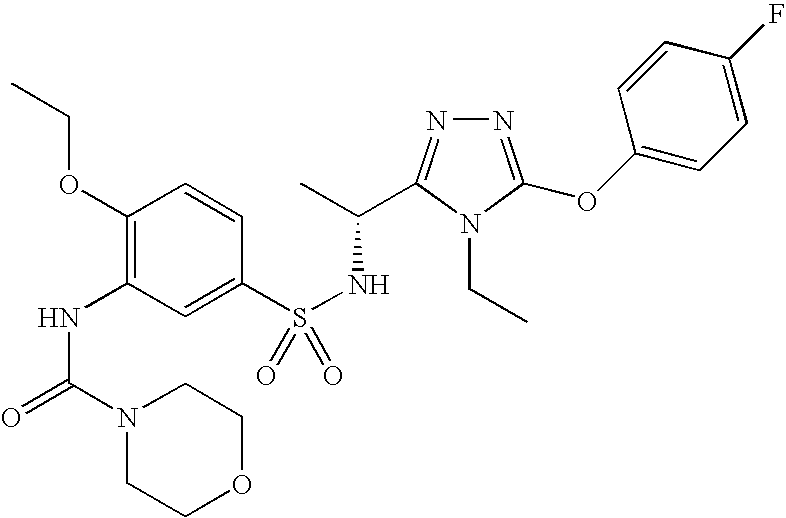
N1=C(OC2=CC=C(F)C=C2)N(CC)C(C(C)NS(=O)(C2=CC(NC(=O)N3CCOCC3)=C(OCC)C=C2)=O)=N1
